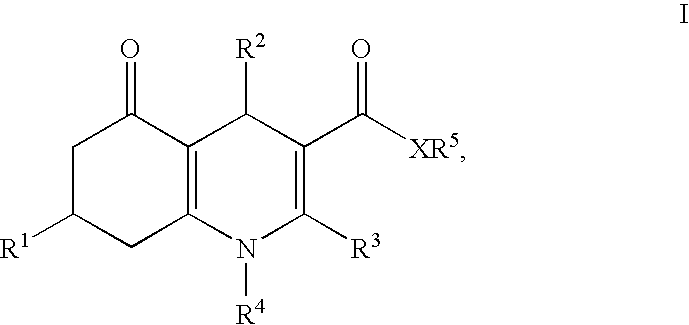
C1C([R1])CC2=C(C1=O)C([R2])C(C([XR5])=O)=C([R3])N2[R4]
